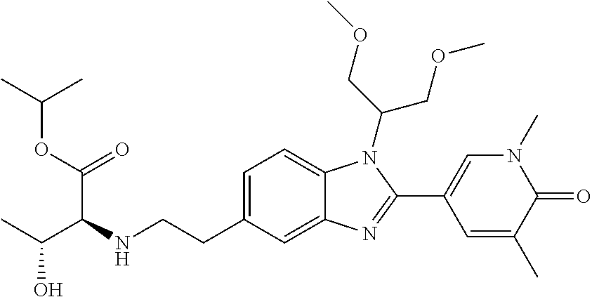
C1=C(CCNC(C(=O)OC(C)C)C(O)C)C=C2C(=C1)N(C(COC)COC)C(C1=CN(C)C(=O)C(C)=C1)=N2
